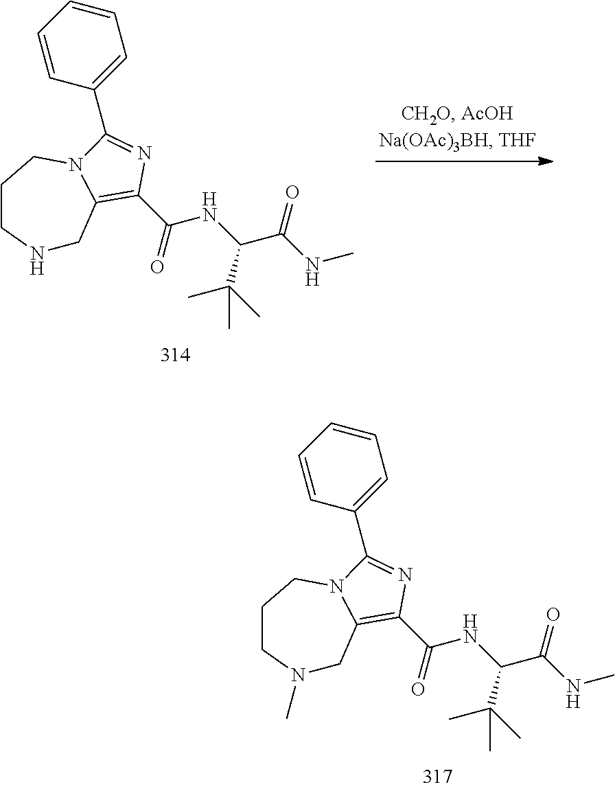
N1(C)CC2=C(C(NC(C(NC)=O)C(C)(C)C)=O)N=C(C3=CC=CC=C3)N2CCC1.N1CC2=C(C(NC(C(NC)=O)C(C)(C)C)=O)N=C(C3=CC=CC=C3)N2CCC1
